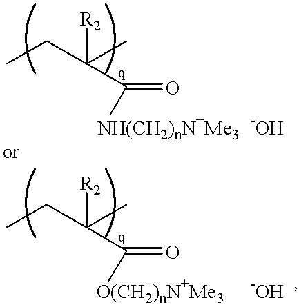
C(C([R2])(C)C(=O)[NH(CH2)nN+Me3])C.[-OH].C(C([R2])(C)C(=O)[O(CH2)nN+Me3])C.[-OH   ]
